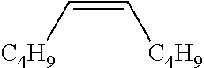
C(=C[C4H9])[C4H9]
